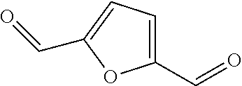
C1(C=O)=CC=C(C=O)O1
